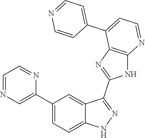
C1(C2=CC=C3C(=C2)C(C2=NC4=C(N2)N=CC=C4C2=CC=NC=C2)=NN3)=CN=CC=N1
